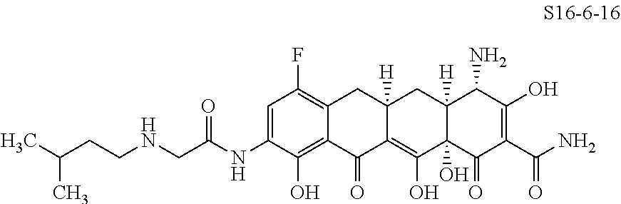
C1=C(NC(CNCCC(C)C)=O)C(O)=C2C(=C1F)CC1([H])C(=C(O)C3(O)C([H])(C1)C(N)C(O)=C(C(N)=O)C3=O)C2=O
